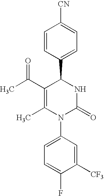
C1(C(C)=O)=C(C)N(C2=CC=C(F)C([CF3])=C2)C(=O)NC1C1=CC=C([CN])C=C1
